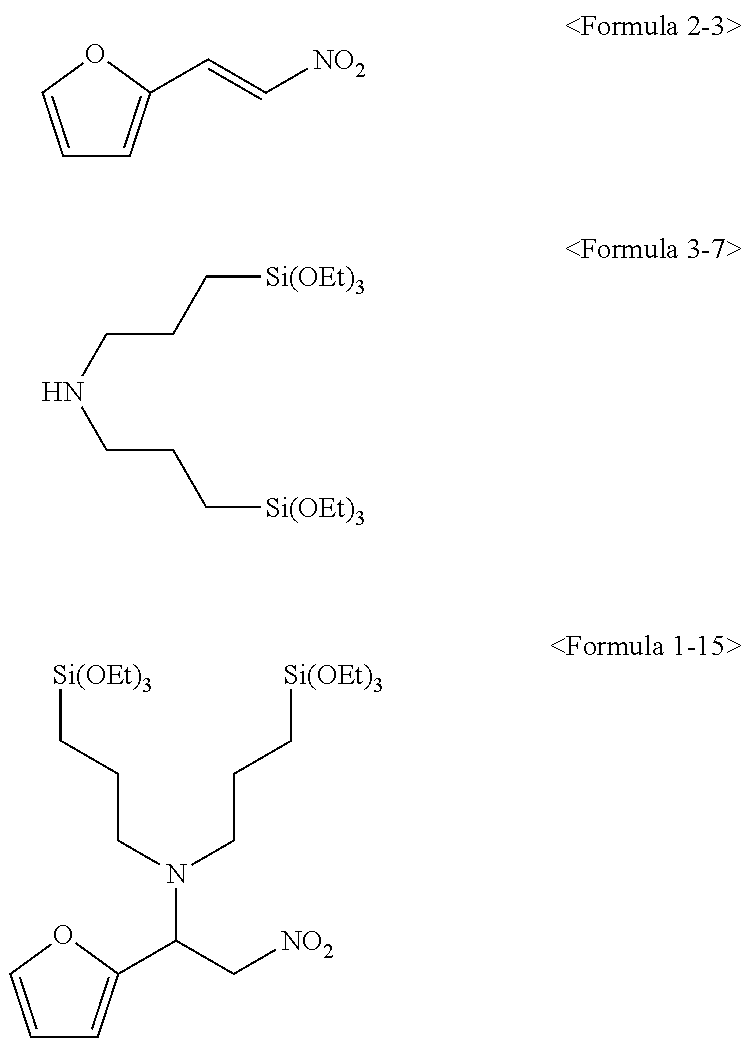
C1=COC(C=C[NO2])=C1.C(NCCC[Si(OEt)3])CC[Si(OEt)3].C1=COC(C(C[NO2])N(CCC[Si(OEt)3])CCC[Si(OEt)3])=C1
